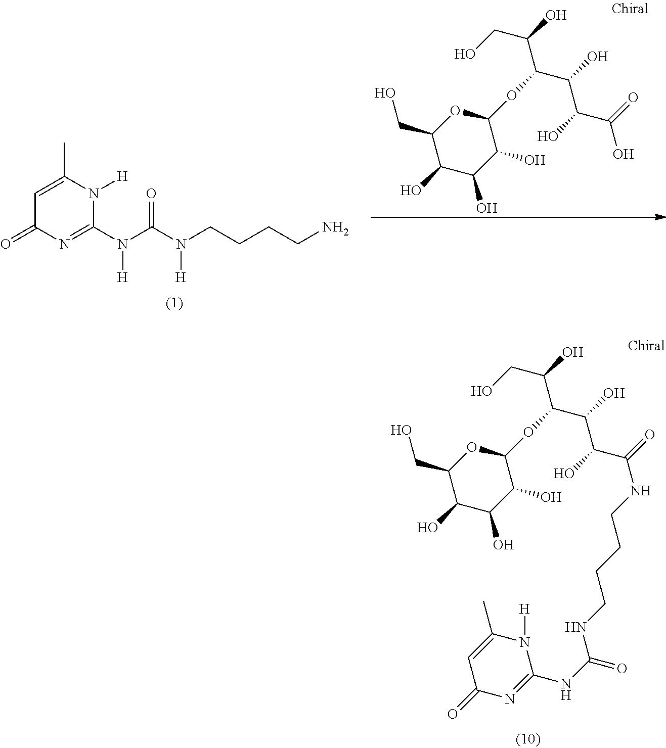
C1(O)C(OC(C(O)CO)C(O)C(O)C(=O)NCCCCNC(NC2=NC(=O)C=C(C)N2[H])=O)OC(CO)C(O)C1O.C1=C(C)N([H])C(N(C(=O)N(CCCCN)[H])[H])=NC1=O.C1(O)C(OC(C(O)CO)C(O)C(O)C(=O)O)OC(CO)C(O)C1O
